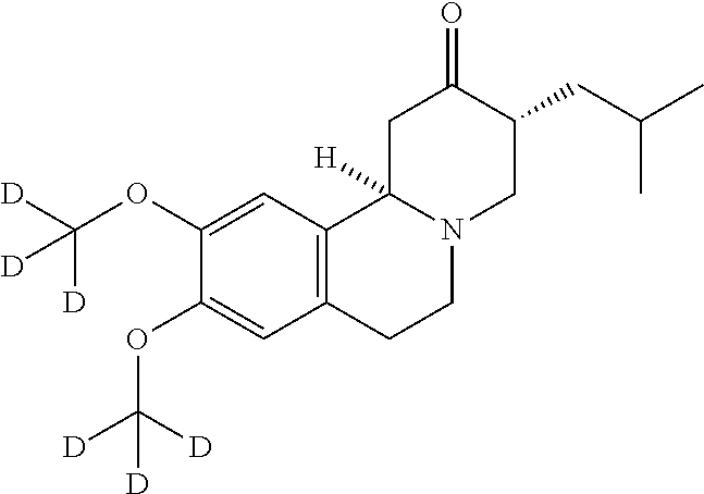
C1(OC([D])([D])[D])=CC2=C(C=C1OC([D])([D])[D])CCN1C2([H])CC(=O)C(CC(C)C)C1
